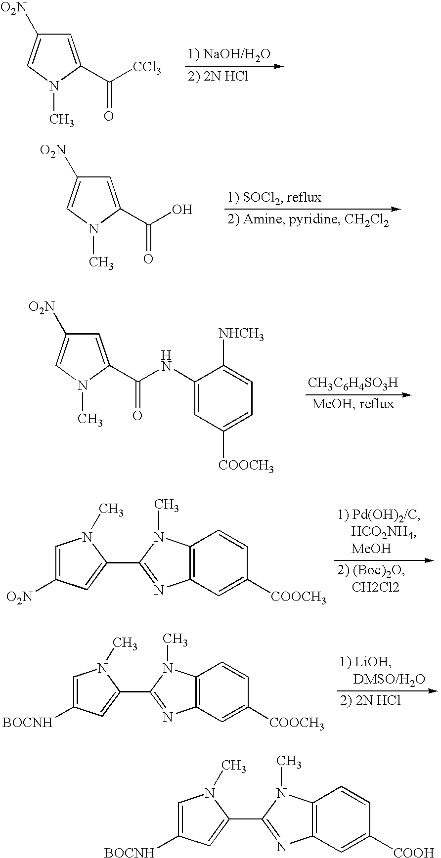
C1=C(C([CCl3])=O)N(C)C=C1[O2N].C1=C(C(O)=O)N(C)C=C1[O2N].C1=C(C(NC2=CC([COOCH3])=CC=C2[NHCH3])=O)N(C)C=C1[O2N].[CH3C6H4SO3H].C1=C([O2N])C=C(C2=NC3=C(N2C)C=CC([COOCH3])=C3)N1C.C1=C([BOCNH])C=C(C2=NC3=C(N2C)C=CC([COOCH3])=C3)N1C.C1=C([BOCNH])C=C(C2=NC3=C(N2C)C=CC([COOH])=C3)N1C
